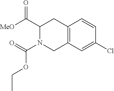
C12=C(C=C(Cl)C=C1)CN(C(OCC)=O)C(C([MeO])=O)C2
